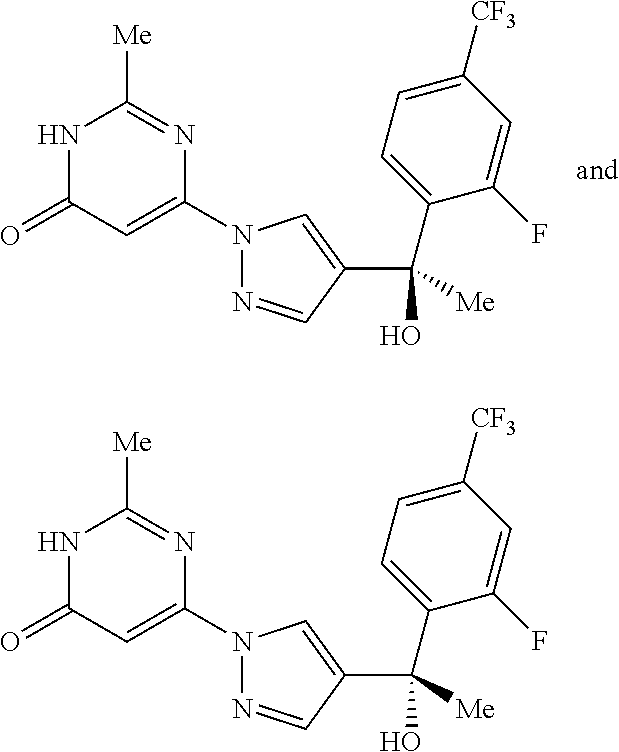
N1C(=O)C=C(N2N=CC(C([Me])(O)C3=CC=C([CF3])C=C3F)=C2)N=C1[Me].N1C(=O)C=C(N2N=CC(C([Me])(O)C3=CC=C([CF3])C=C3F)=C2)N=C1[Me]
